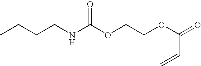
CCCCNC(OCCOC(=O)C=C)=O
